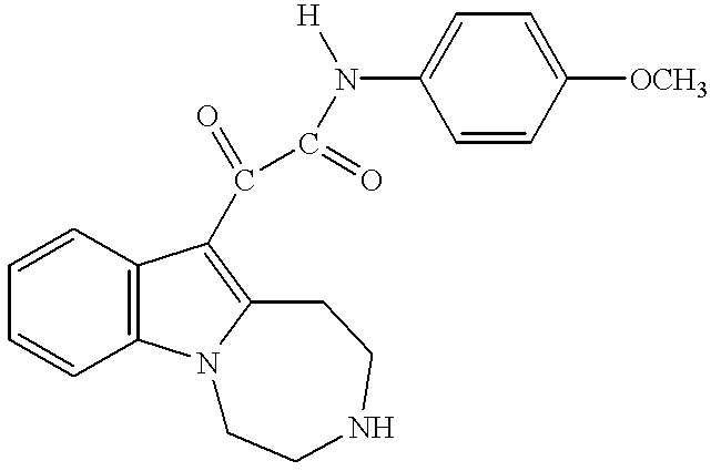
C1=CC2=C(C=C1)N1C(=C2C(=O)C(=O)N(C2=CC=C([OCH3])C=C2)[H])CCNCC1
